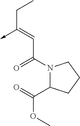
C(C(N1C(C(=O)OC)CCC1)=O)=C(CC)->C
